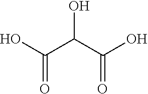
OC(C(C(O)=O)O)=O
